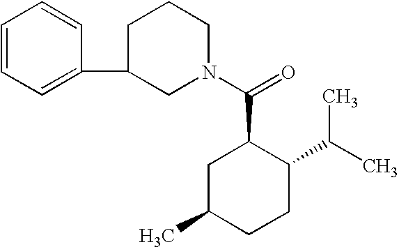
C1=CC=C(C2CN(C(C3CC(C)CCC3C(C)C)=O)CCC2)C=C1
